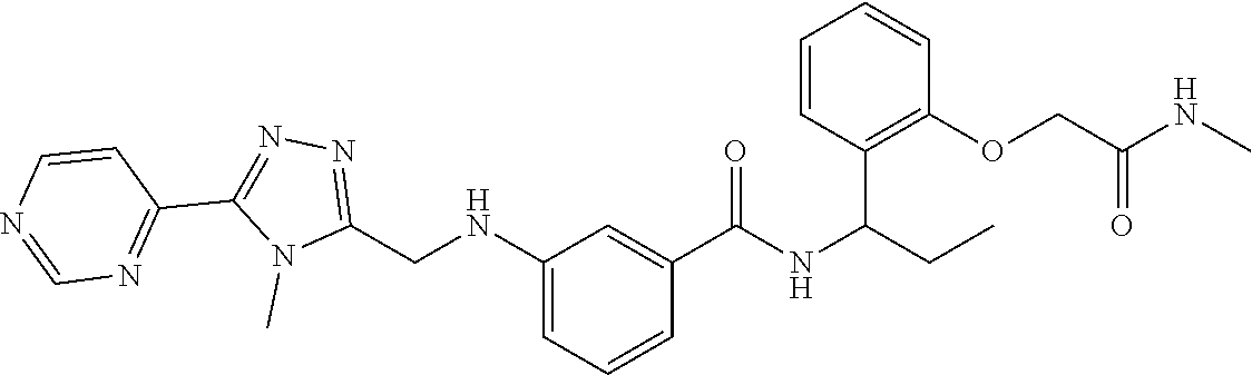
N1=C(C2=NN=C(CNC3=CC=CC(C(=O)NC(CC)C4=C(OCC(NC)=O)C=CC=C4)=C3)N2C)C=CN=C1
